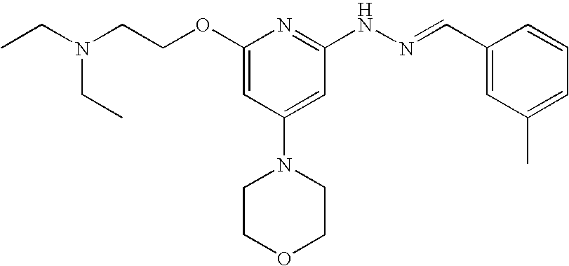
N(CCOC1=CC(N2CCOCC2)=CC(NN=CC2=CC(C)=CC=C2)=N1)(CC)CC
